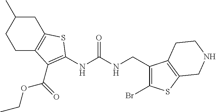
C1C2=C(CC(C)C1)SC(NC(NCC1=C(Br)SC3=C1CCNC3)=O)=C2C(OCC)=O
